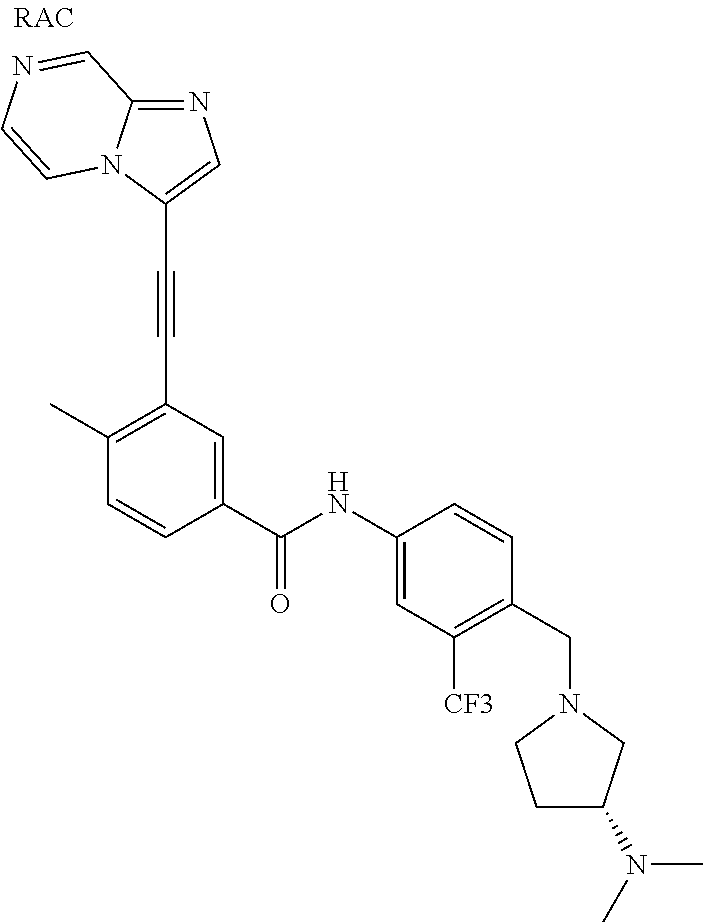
C1(C)=C(C#CC2=CN=C3N2C=CN=C3)C=C(C(NC2=CC([CF3])=C(CN3CCC(N(C)C)C3)C=C2)=O)C=C1
